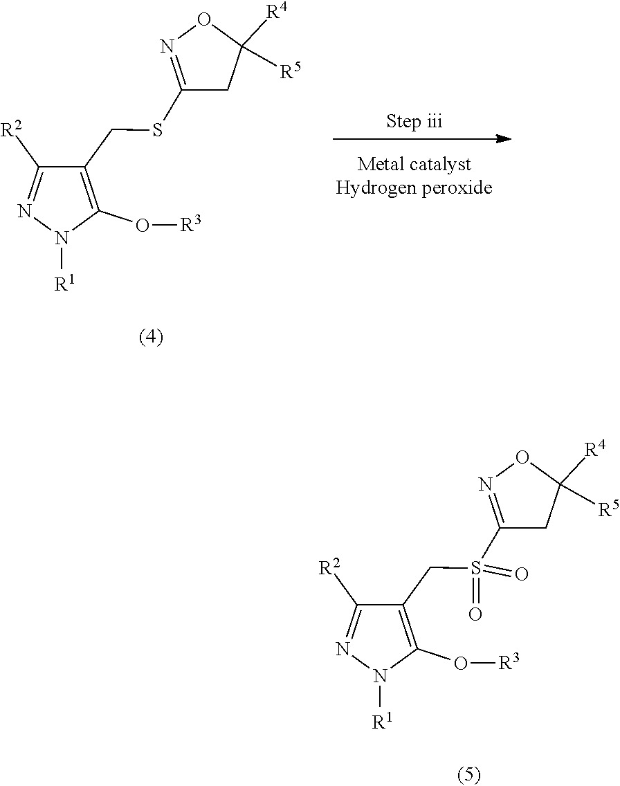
C1(O[R3])=C(CS(C2=NOC([R4])([R5])C2)(=O)=O)C([R2])=NN1[R1].C1(O[R3])=C(CSC2=NOC([R4])([R5])C2)C([R2])=NN1[R1]
